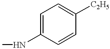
C1=C(NC)C=CC([C2H5])=C1
